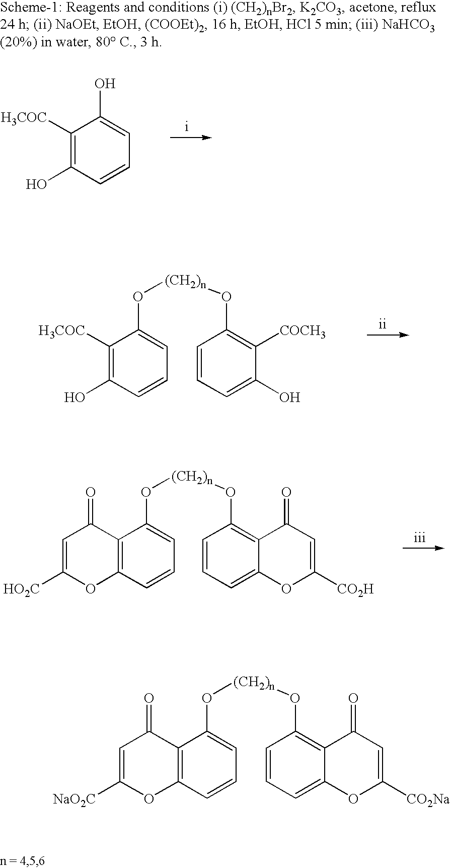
C1([H3COC])=C(O)C=CC=C1O[(CH2)n]OC1=C([COCH3])C(O)=CC=C1.C1([H3COC])=C(O)C=CC=C1O.C12=C(C=CC=C1O[(CH2)n]OC1=C3C(=CC=C1)OC([CO2H])=CC3=O)OC([HO2C])=CC2=O.C12=C(C=CC=C1O[(CH2)n]OC1=C3C(=CC=C1)OC([CO2Na])=CC3=O)OC([NaO2C])=CC2=O
